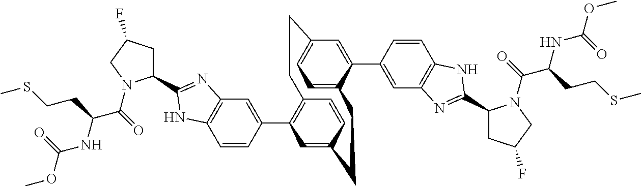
C1=CC(C2=C3C=CC(=C2)CCC2=CC=C(C=C2C2=CC4=C(C=C2)NC(C2CC(F)CN2C(C(NC(OC)=O)CCSC)=O)=N4)CC3)=CC2=C1NC(C1CC(F)CN1C(C(NC(OC)=O)CCSC)=O)=N2
